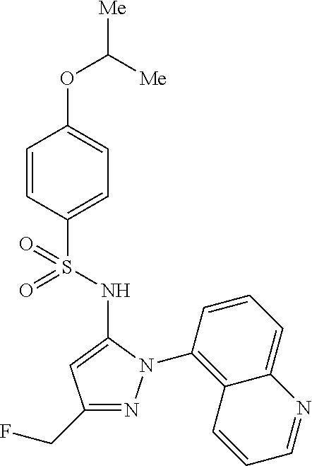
C1(OC([Me])[Me])=CC=C(S(=O)(=O)NC2=CC(CF)=NN2C2=C3C(=CC=C2)N=CC=C3)C=C1
